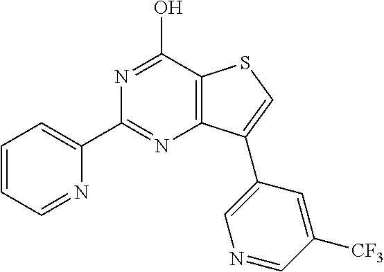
C1=CC=NC(C2=NC3=C(C(O)=N2)SC=C3C2=CN=CC([CF3])=C2)=C1
